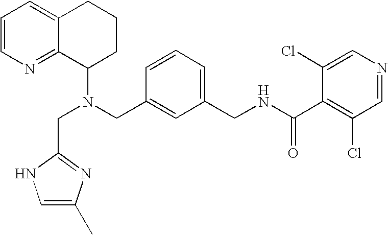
N(CC1=CC(CNC(C2=C(Cl)C=NC=C2Cl)=O)=CC=C1)(C1CCCC2=CC=CN=C12)CC1=NC(C)=CN1
